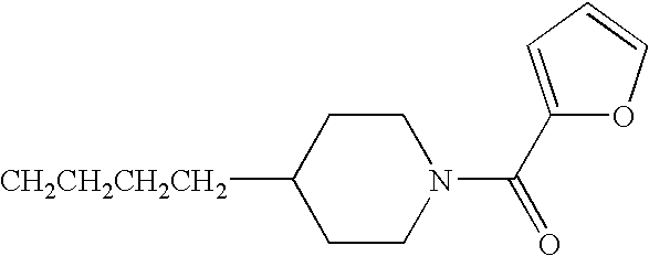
[CH2CH2CH2CH2]C1CCN(C(C2=CC=CO2)=O)CC1
